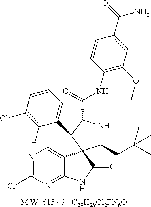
[C29H29Cl2FN6O4].N1=C(Cl)N=C2C(=C1)C1(C(=O)N2)C(CC(C)(C)C)NC(C(=O)NC2=C(OC)C=C(C(N)=O)C=C2)C1C1=CC=CC(Cl)=C1F
